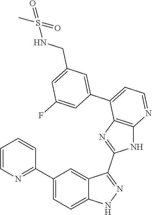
C1(C2=CC=C3C(=C2)C(C2=NC4=C(N2)N=CC=C4C2=CC(CNS(=O)(C)=O)=CC(F)=C2)=NN3)=NC=CC=C1
